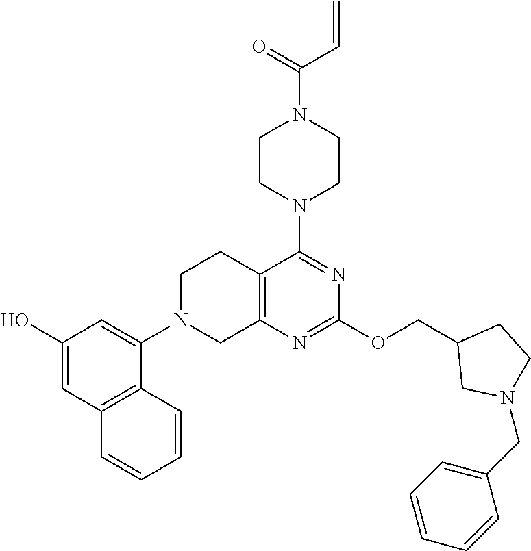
C12=C(N=C(OCC3CN(CC4=CC=CC=C4)CC3)N=C1N1CCN(C(C=C)=O)CC1)CN(C1=CC(O)=CC3=C1C=CC=C3)CC2
